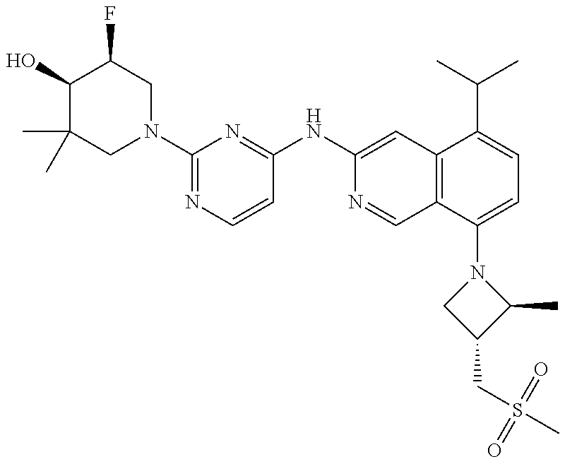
C1(O)C(C)(C)CN(C2=NC=CC(NC3=CC4=C(C=N3)C(N3CC(CS(C)(=O)=O)C3C)=CC=C4C(C)C)=N2)CC1F
